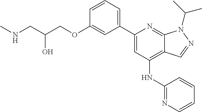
N(CC(COC1=CC(C2=CC(NC3=NC=CC=C3)=C3C(=N2)N(C(C)C)N=C3)=CC=C1)O)C
